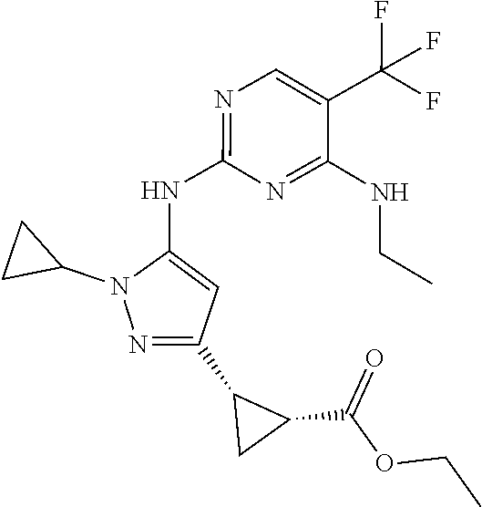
O(C(=O)C1C(C2=NN(C3CC3)C(NC3=NC=C(C(F)(F)F)C(NCC)=N3)=C2)C1)CC
